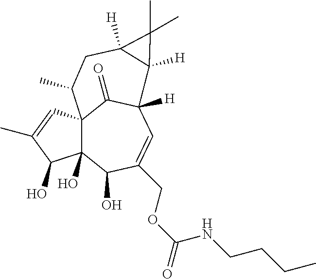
C12(O)C3(C=C(C)C1O)C(=O)C([H])(C=C(COC(=O)NCCCC)C2O)C1([H])C([H])(CC3C)C1(C)C
